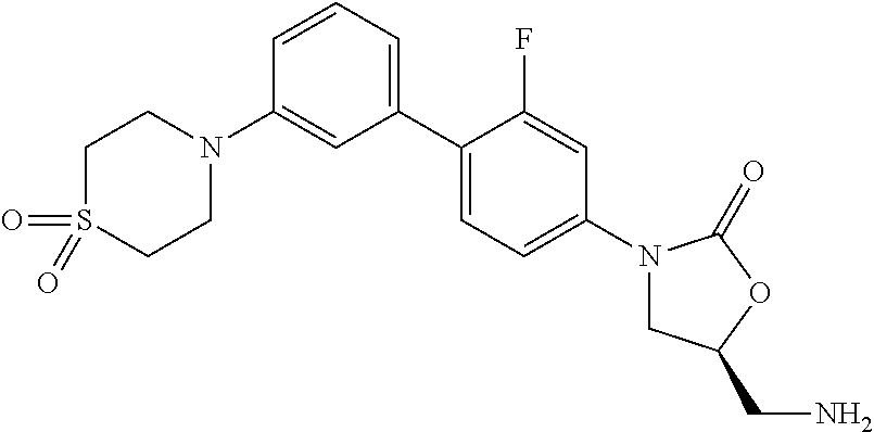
C1(C2=CC=C(N3CC(CN)OC3=O)C=C2F)=CC=CC(N2CCS(=O)(=O)CC2)=C1
